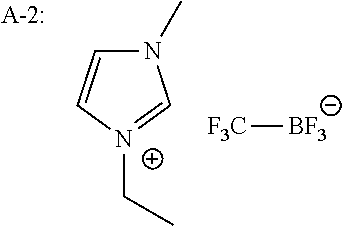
N1(C)C=C[N+](CC)=C1.[F3C][BF3].[A-2:]
